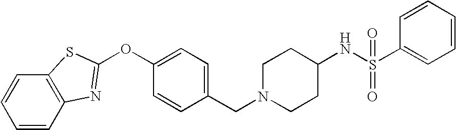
C1=CC2=C(C=C1)SC(OC1=CC=C(CN3CCC(NS(C4=CC=CC=C4)(=O)=O)CC3)C=C1)=N2
